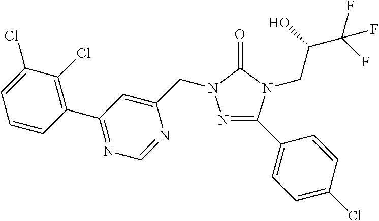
N1=C(C2=CC=C(Cl)C=C2)N(CC(C(F)(F)F)O)C(=O)N1CC1=CC(C2=C(Cl)C(Cl)=CC=C2)=NC=N1
